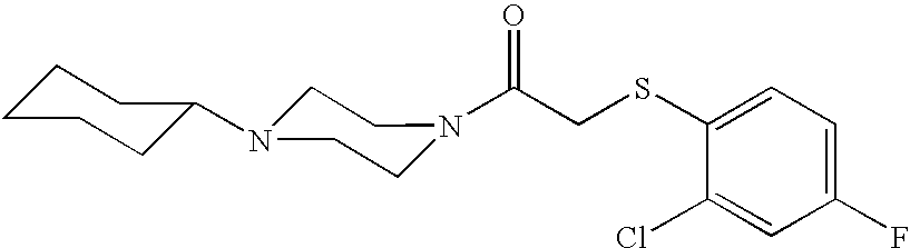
C(CSC1=CC=C(F)C=C1Cl)(=O)N1CCN(C2CCCCC2)CC1
